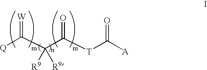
[Q]C(C(C([T]C([A])=O)=O)([R9])[R9])=[W]
